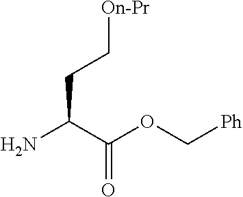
NC(C(OC[Ph])=O)CC[On-Pr]
